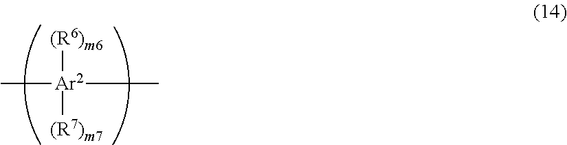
C[Ar2]([(R6)m6])([(R7)m7])C
